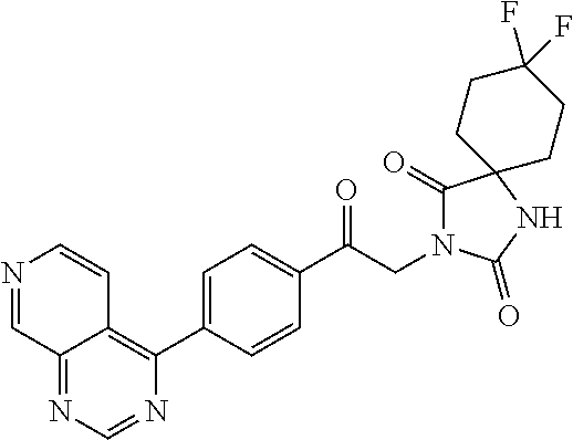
C1(C(CN2C(=O)C3(NC2=O)CCC(F)(F)CC3)=O)=CC=C(C2=C3C(=NC=N2)C=NC=C3)C=C1
